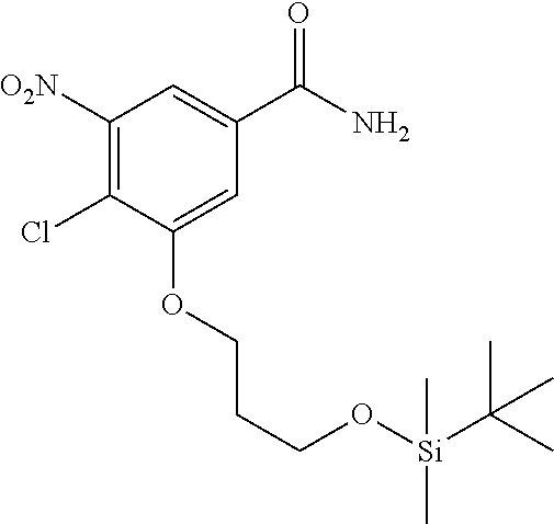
C1([O2N])=C(Cl)C(OCCCO[Si](C(C)(C)C)(C)C)=CC(C(N)=O)=C1
